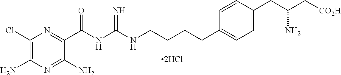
C1(Cl)=C(N)N=C(N)C(C(NC(NCCCCC2=CC=C(CC(C[CO2H])N)C=C2)=N)=O)=N1
